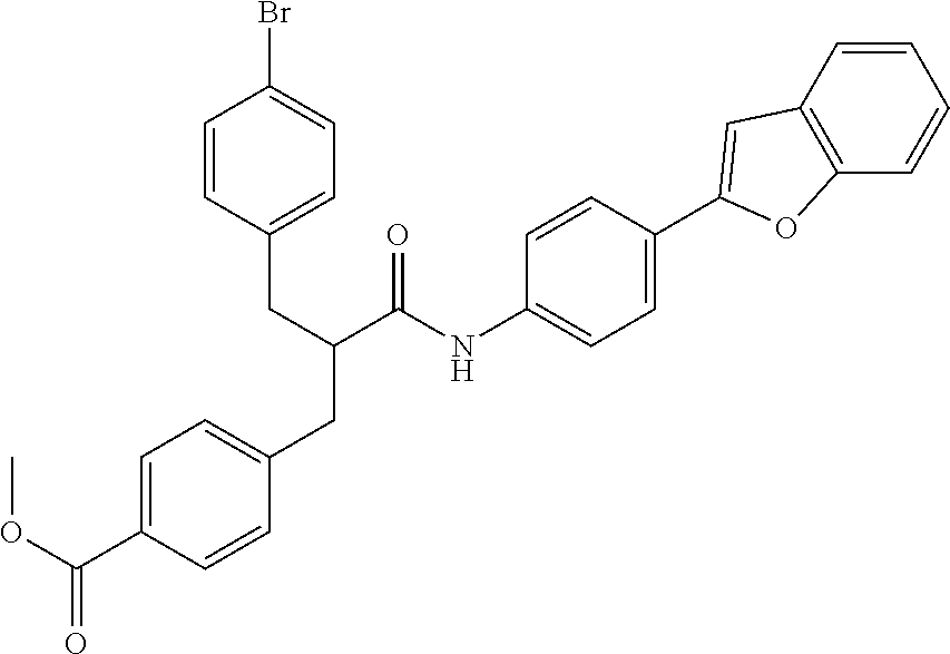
C1(NC(C(CC2=CC=C(Br)C=C2)CC2=CC=C(C(OC)=O)C=C2)=O)=CC=C(C2=CC3=C(C=CC=C3)O2)C=C1
